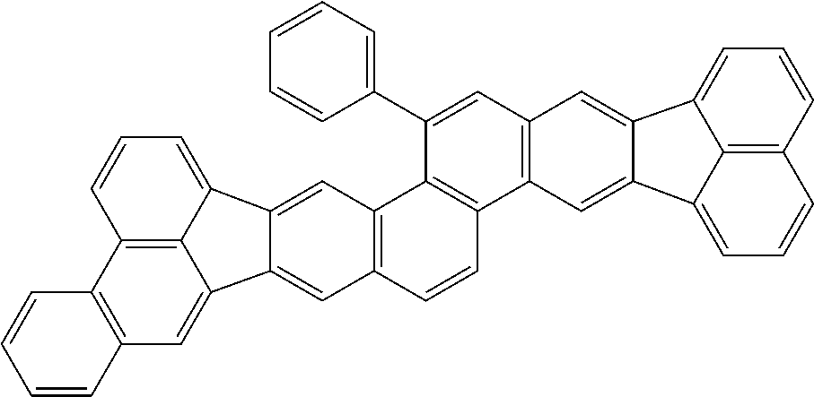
C12=C(C=C3C4=C1C=CC=C4C1=CC4=C(C=CC5=C4C(C4=CC=CC=C4)=CC4=C5C=C5C(=C4)C4=CC=CC6=C4C5=CC=C6)C=C31)C=CC=C2
